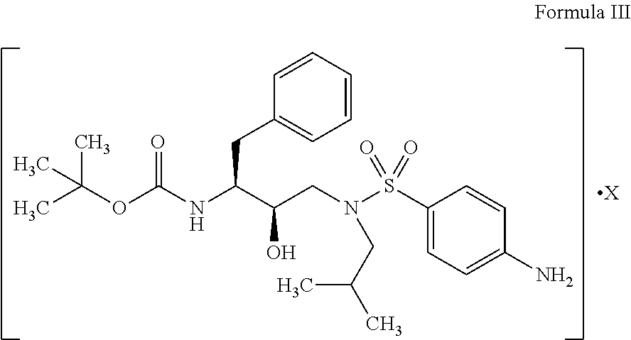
C(C(CN(S(C1=CC=C(N)C=C1)(=O)=O)CC(C)C)O)(CC1=CC=CC=C1)NC(OC(C)(C)C)=O.[X]
